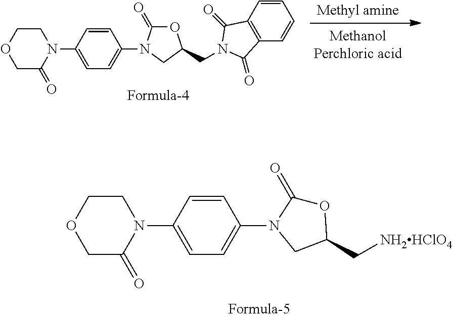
C1=CC(N2CCOCC2=O)=CC=C1N1C(=O)OC(C[NH2HClO4])C1.C1=CC(N2CCOCC2=O)=CC=C1N1C(=O)OC(CN2C(=O)C3=C(C=CC=C3)C2=O)C1
